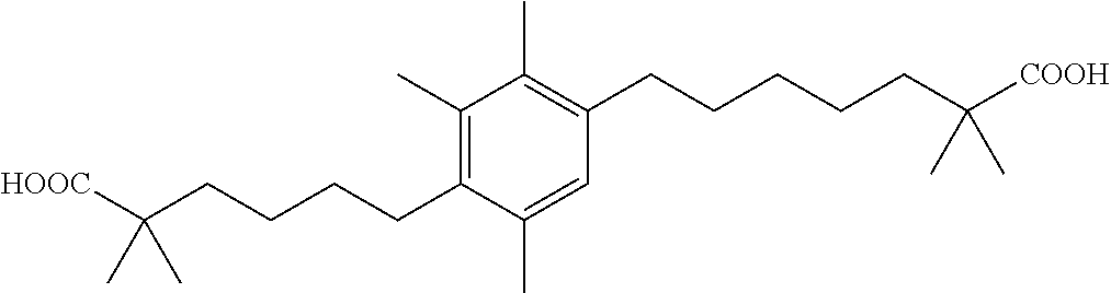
C1(C)=C(CCCCC([HOOC])(C)C)C(C)=CC(CCCCCC([COOH])(C)C)=C1C
